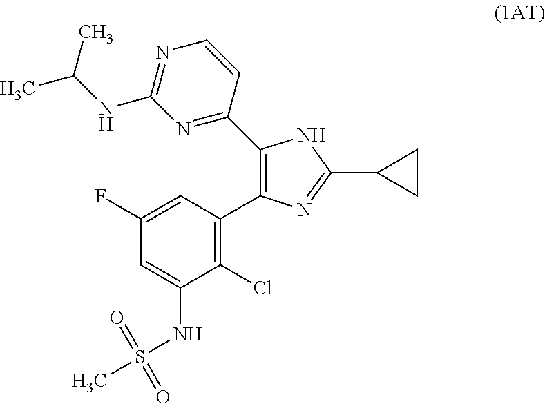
C1(F)=CC(C2=C(C3=NC(NC(C)C)=NC=C3)NC(C3CC3)=N2)=C(Cl)C(NS(=O)(=O)C)=C1
